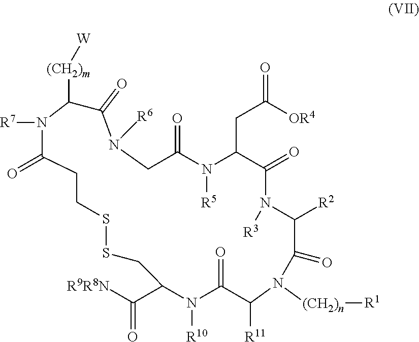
[(CH2)n](N1C([R11])C(=O)N([R10])C(C([R9R8N])=O)CSSCCC(=O)N([R7])C([(CH2)m][W])C(=O)N([R6])CC(=O)N([R5])C(CC(=O)[OR4])C(=O)N([R3])C([R2])C1=O)[R1]
